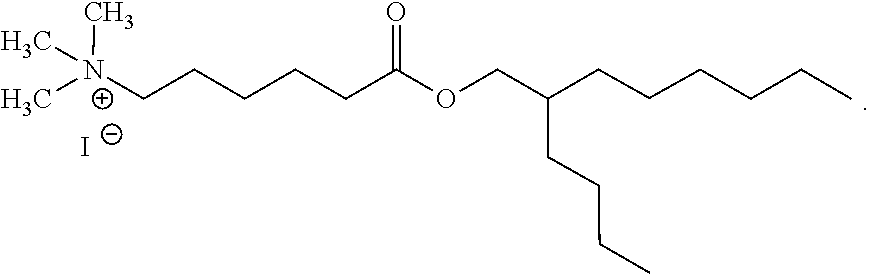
C[N+](C)(CCCCCC(=O)OCC(CCCC)CCCCCC)C.[I-]
